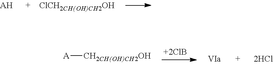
[AH].[ClCH2CH(OH)CH2OH].[A][CH2CH(OH)CH2OH]
